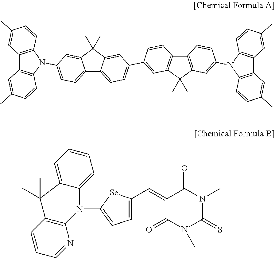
C12=C(C=CC(C)=C1)N(C1=CC=C3C4=CC=C(C5=CC6=C(C7=C(C6(C)C)C=C(N6C8=C(C9=C6C=CC(C)=C9)C=C(C)C=C8)C=C7)C=C5)C=C4C(C)(C)C3=C1)C1=C2C=C(C)C=C1.C1=C(C=C2C(=O)N(C)C(=S)N(C)C2=O)[Se]C(N2C3=CC=CC=C3C(C)(C)C3=C2N=CC=C3)=C1
